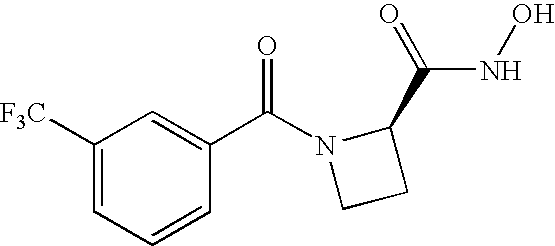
C1([F3C])=CC=CC(C(N2CCC2C(NO)=O)=O)=C1
